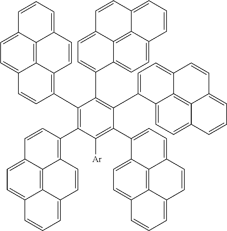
C1=CC=C2C3=C4C(=CC=C13)C=CC(C1=C(C3=C5C6=C7C(=CC=CC7=CC=C6C=C3)C=C5)C([Ar])=C(C3=CC=C5C6=C7C(=CC=C36)C=CC=C7C=C5)C(C3=CC=C5C6=C7C(=CC=CC7=CC=C36)C=C5)=C1C1=CC=C3C5=C6C(=CC=CC6=CC=C15)C=C3)=C4C=C2
